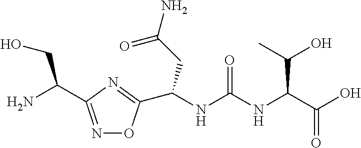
N1=C(C(N)CO)N=C(C(CC(N)=O)NC(NC(C(O)=O)C(O)C)=O)O1
